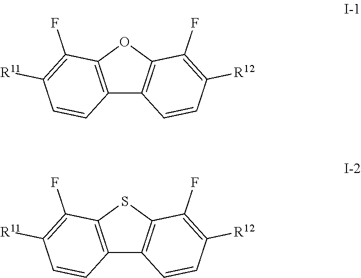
C12=C(OC3=C1C=CC([R12])=C3F)C(F)=C([R11])C=C2.C12=C(SC3=C1C=CC([R12])=C3F)C(F)=C([R11])C=C2
